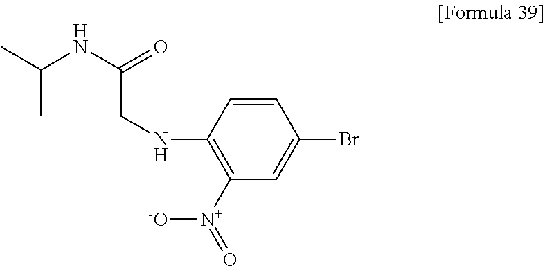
C1=CC(NCC(NC(C)C)=O)=C([N+](=O)[-O])C=C1Br
